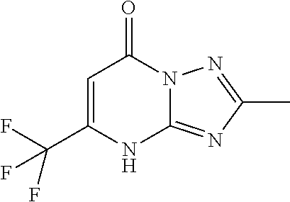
C(C1=CC(=O)N2C(=NC(C)=N2)N1)(F)(F)F
